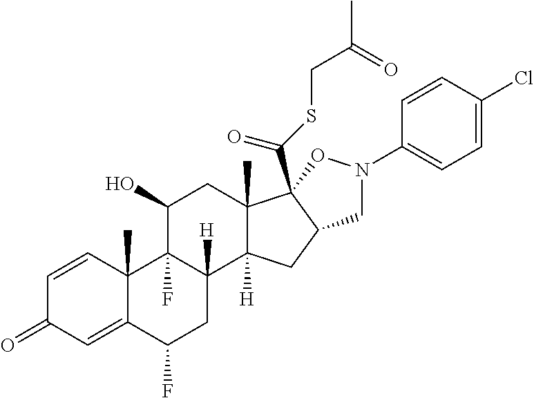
C1=CC2(C)C(=CC1=O)C(F)CC1([H])C2(F)C(O)CC2(C)C1([H])CC1C2(C(SCC(=O)C)=O)ON(C2=CC=C(Cl)C=C2)C1
